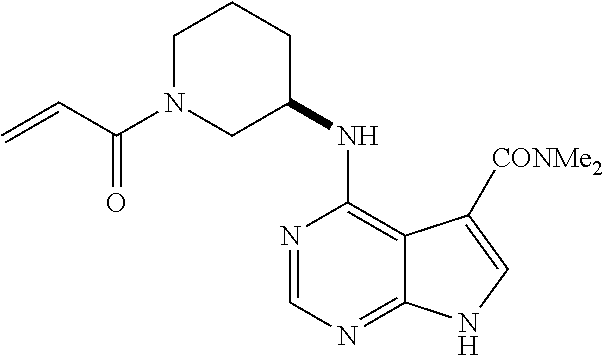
N1=CN=C2C(=C1NC1CCCN(C(=O)C=C)C1)C([CONMe2])=CN2
